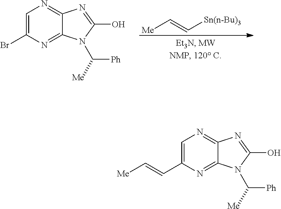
C1=C(Br)N=C2C(=N1)N=C(O)N2C([Me])[Ph].[Me]C=C[Sn(n-Bu)3].C1=C(C=C[Me])N=C2C(=N1)N=C(O)N2C([Me])[Ph]
